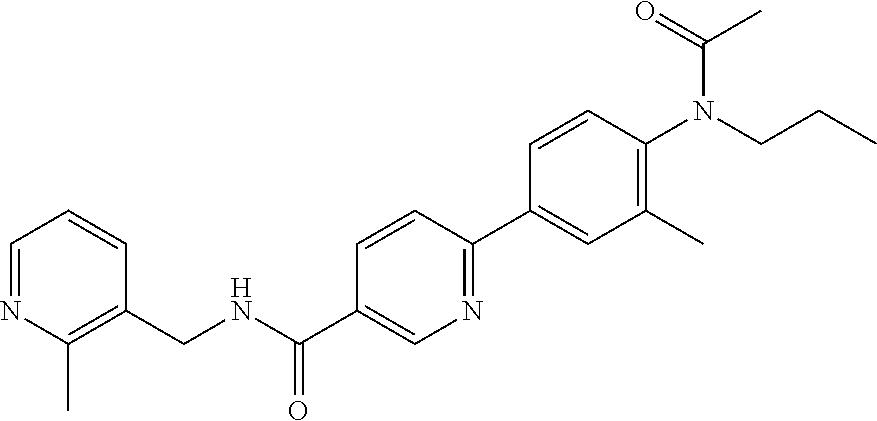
N(CCC)(C1=C(C)C=C(C2=NC=C(C(=O)NCC3=C(C)N=CC=C3)C=C2)C=C1)C(=O)C
